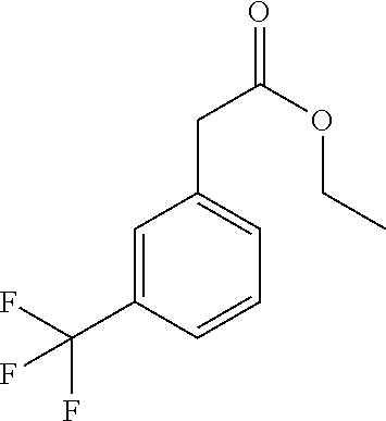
C1(CC(OCC)=O)=CC=CC(C(F)(F)F)=C1
